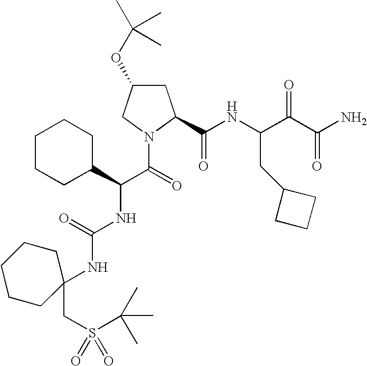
C1C(OC(C)(C)C)CN(C(=O)C(NC(NC2(CS(C(C)(C)C)(=O)=O)CCCCC2)=O)C2CCCCC2)C1C(NC(C(C(N)=O)=O)CC1CCC1)=O
